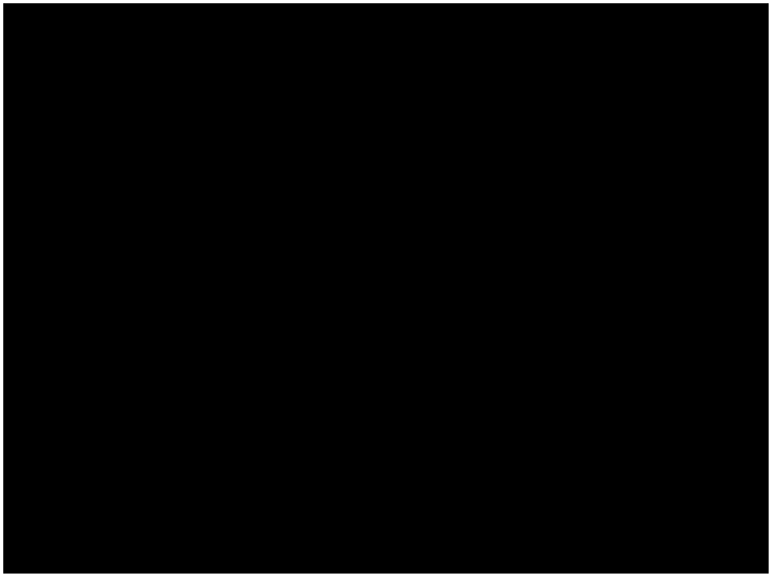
C1=C2N(C(C3=CC=CC=C3)=C1C(N1CCN(C3=CC=CC(C(N)=O)=C3)CC1)=O)CSC2
